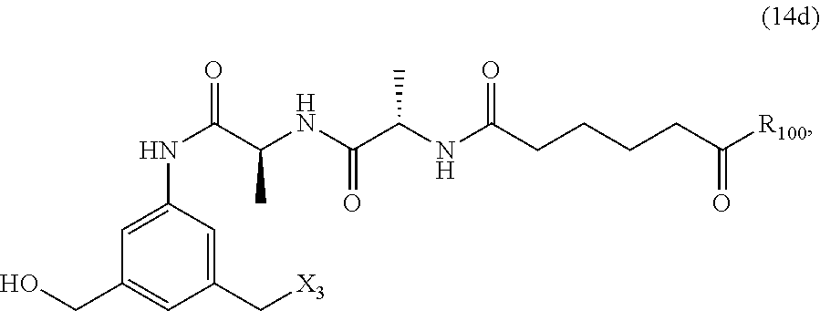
[X3]CC1=CC(NC(C(NC(C(NC(CCCCC([R100])=O)=O)C)=O)C)=O)=CC(CO)=C1
